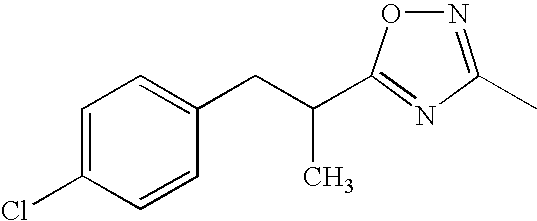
C1=C(Cl)C=CC(CC(C2=NC(C)=NO2)C)=C1
